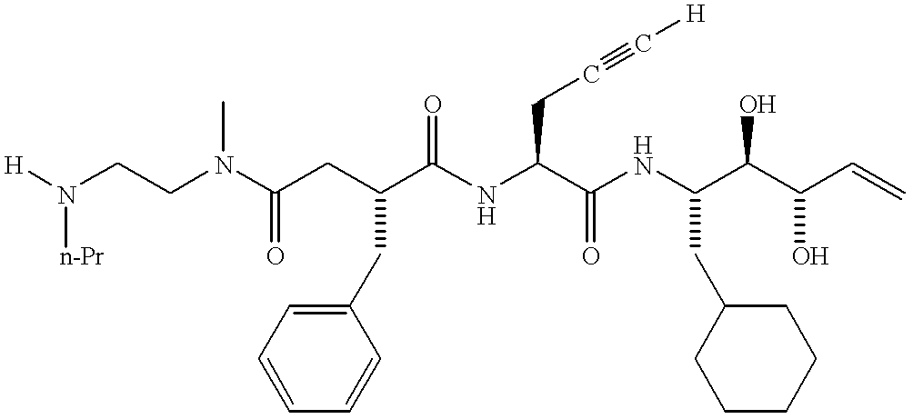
[H]N(CCN(C(CC(C(NC(C(NC(C(C(C=C)O)O)CC1CCCCC1)=O)CC#C[H])=O)CC1=CC=CC=C1)=O)C)[n-Pr]
